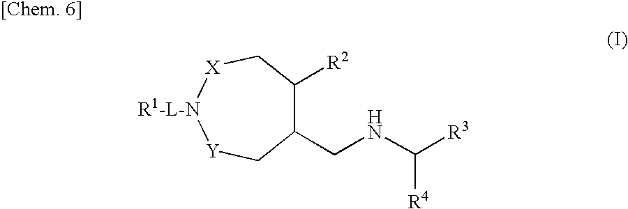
C1(CNC([R4])[R3])C([R2])C[X][R1-L-N][Y]C1
